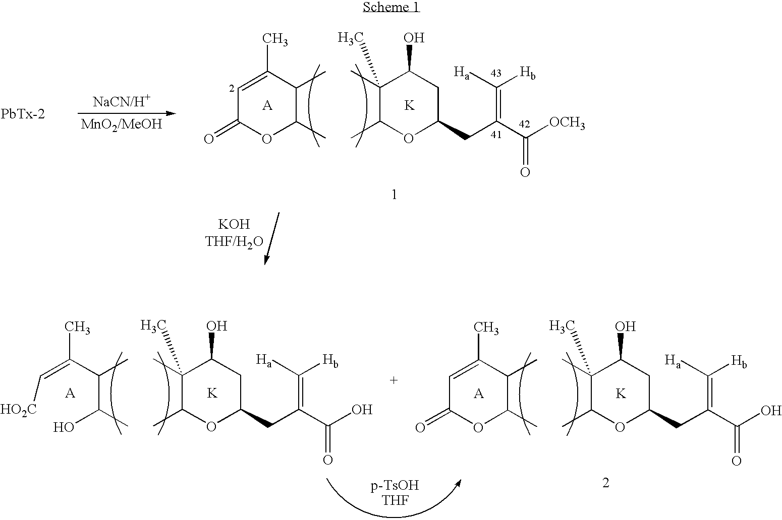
CC1C(C)(C)C(O)CC(CC(=C([Ha])[Hb])C([OCH3])=O)O1.[K].C1=C(C)C(C)C(C)OC1=O.CC1C(C)(C)C(O)CC(CC(=C([Ha])[Hb])C(O)=O)O1.[K].C([HO2C])=C(C(C(O)C)C)C.CC1C(C)(C)C(O)CC(CC(=C([Ha])[Hb])C(O)=O)O1.[K].C1=C(C)C(C)C(C)OC1=O
